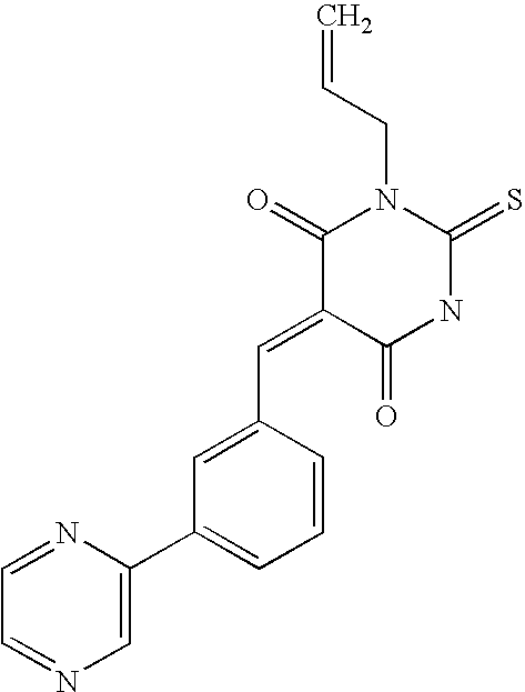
C1(=CC2=CC(C3=CN=CC=N3)=CC=C2)C(=O)NC(=S)N(CC=C)C1=O
